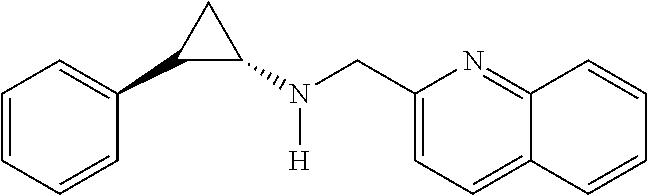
C1=CC=CC(C2C(N(CC3=CC=C4C(=N3)C=CC=C4)[H])C2)=C1
